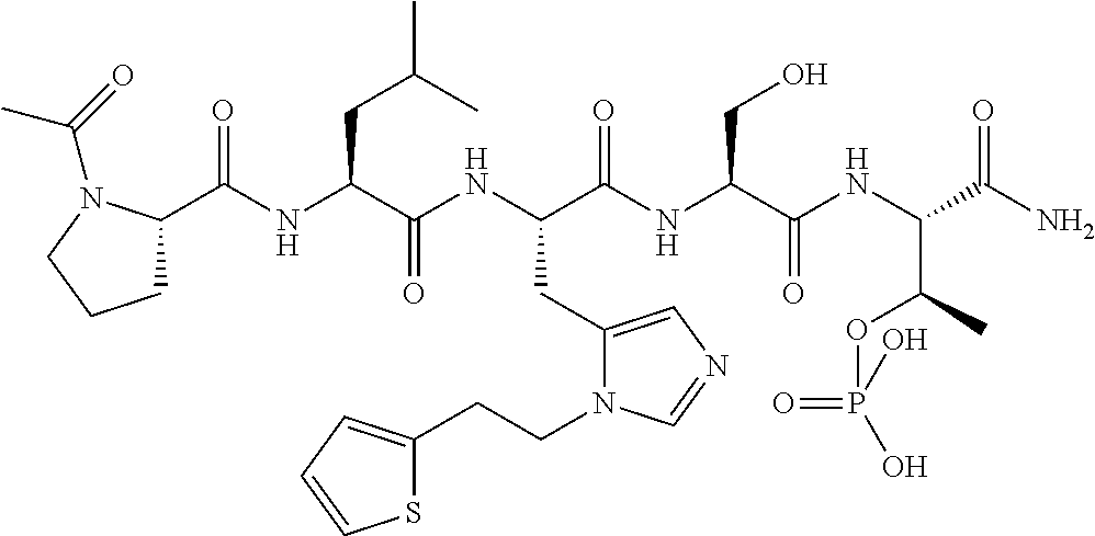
C1C(C(NC(C(NC(C(NC(C(NC(C(N)=O)C(C)OP(=O)(O)O)=O)CO)=O)CC2=CN=CN2CCC2=CC=CS2)=O)CC(C)C)=O)N(C(=O)C)CC1
